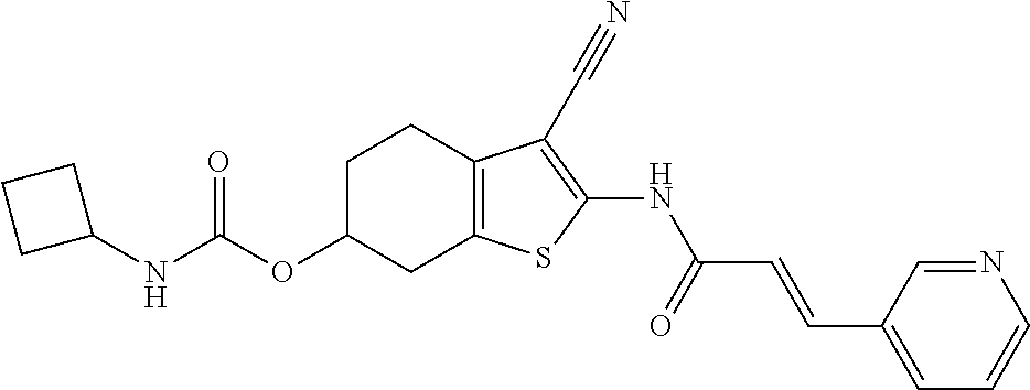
O(C1CC2=C(CC1)C(C#N)=C(NC(C=CC1=CC=CN=C1)=O)S2)C(NC1CCC1)=O
